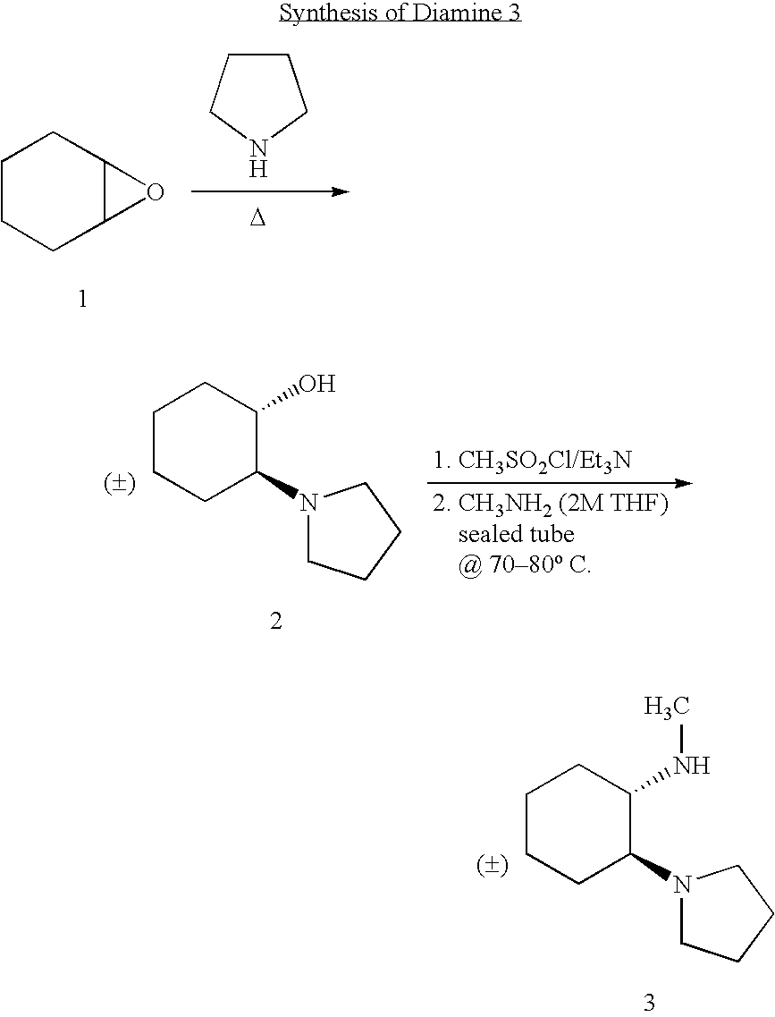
C1CCC2C(C1)O2.C1CCNC1.[D].C1CCC(N2CCCC2)C(O)C1.C1CCC(N2CCCC2)C(NC)C1
